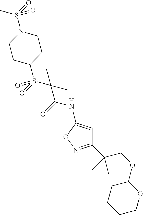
C1(C(C)(COC2CCCCO2)C)=NOC(NC(C(S(=O)(C2CCN(S(=O)(C)=O)CC2)=O)(C)C)=O)=C1
